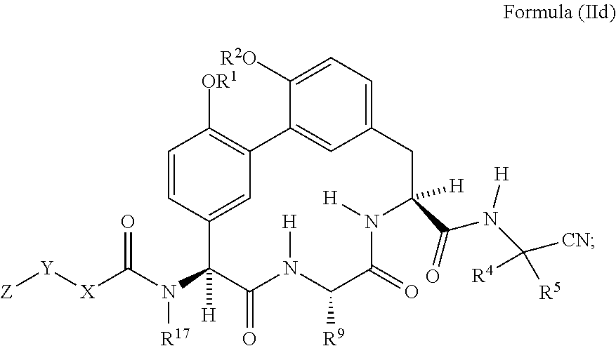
C(N(C1([H])C(=O)N([H])C([R9])C(=O)N([H])C(C(=O)N([H])C([CN])([R4])[R5])([H])CC2=CC=C([R2O])C(=C2)C2=C([OR1])C=CC1=C2)[R17])(=O)[X][Y][Z]
